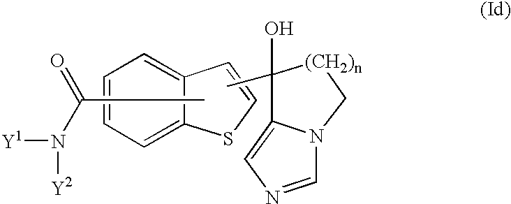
CC1(O)C2=CN=CN2C[(CH2)n]1.C12=CC=CC=C1SC=C2.CC(N([Y1])[Y2])=O
